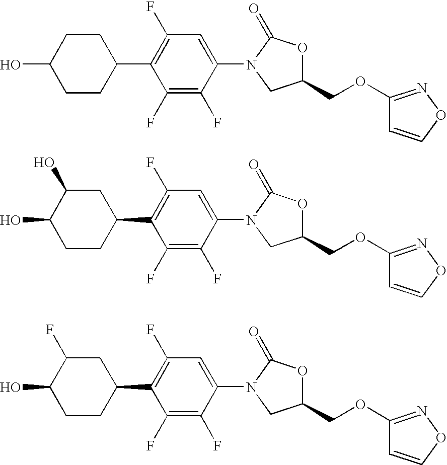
C1(C2=C(F)C=C(N3CC(COC4=NOC=C4)OC3=O)C(F)=C2F)CCC(O)CC1.C1(C2=C(F)C=C(N3CC(COC4=NOC=C4)OC3=O)C(F)=C2F)CC(O)C(O)CC1.C1(C2=C(F)C=C(N3CC(COC4=NOC=C4)OC3=O)C(F)=C2F)CC(F)C(O)CC1
